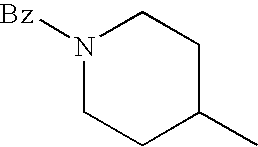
N1([Bz])CCC(C)CC1
